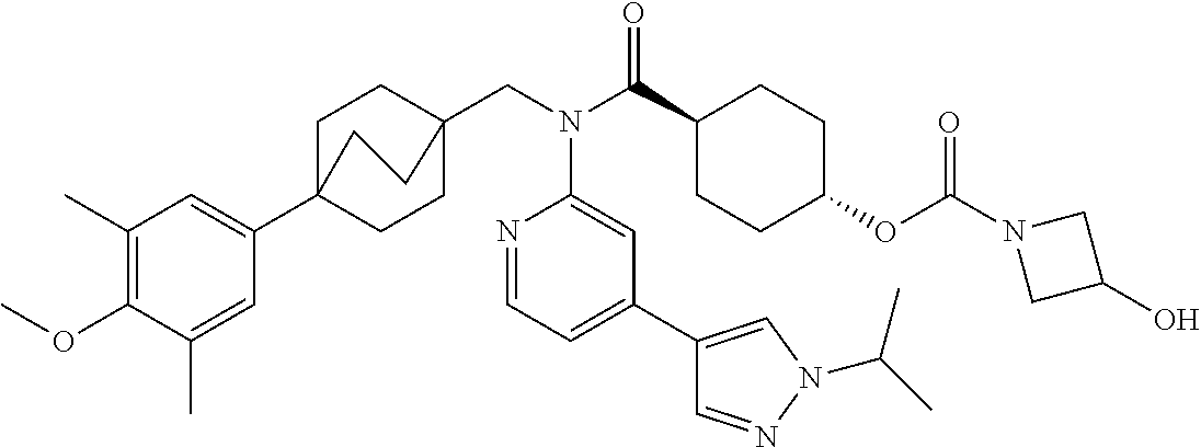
C1(C)=C(OC)C(C)=CC(C23CCC(CN(C(C4CCC(OC(N5CC(O)C5)=O)CC4)=O)C4=CC(C5=CN(C(C)C)N=C5)=CC=N4)(CC2)CC3)=C1
